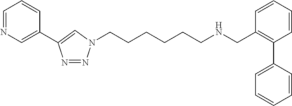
C(CCCCN1N=NC(C2=CN=CC=C2)=C1)CNCC1=C(C2=CC=CC=C2)C=CC=C1
